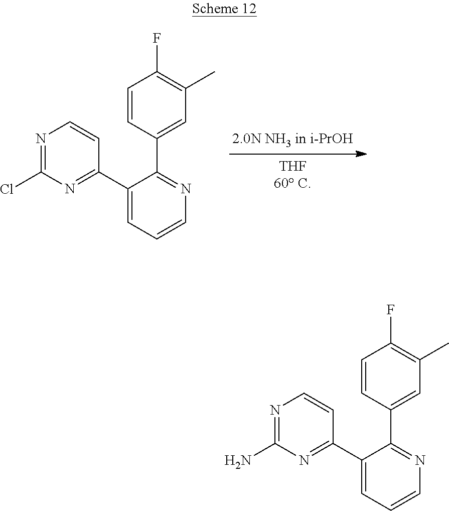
C1=CC(C2=NC=CC=C2C2=NC(N)=NC=C2)=CC(C)=C1F.C1=CC(C2=NC=CC=C2C2=NC(Cl)=NC=C2)=CC(C)=C1F
